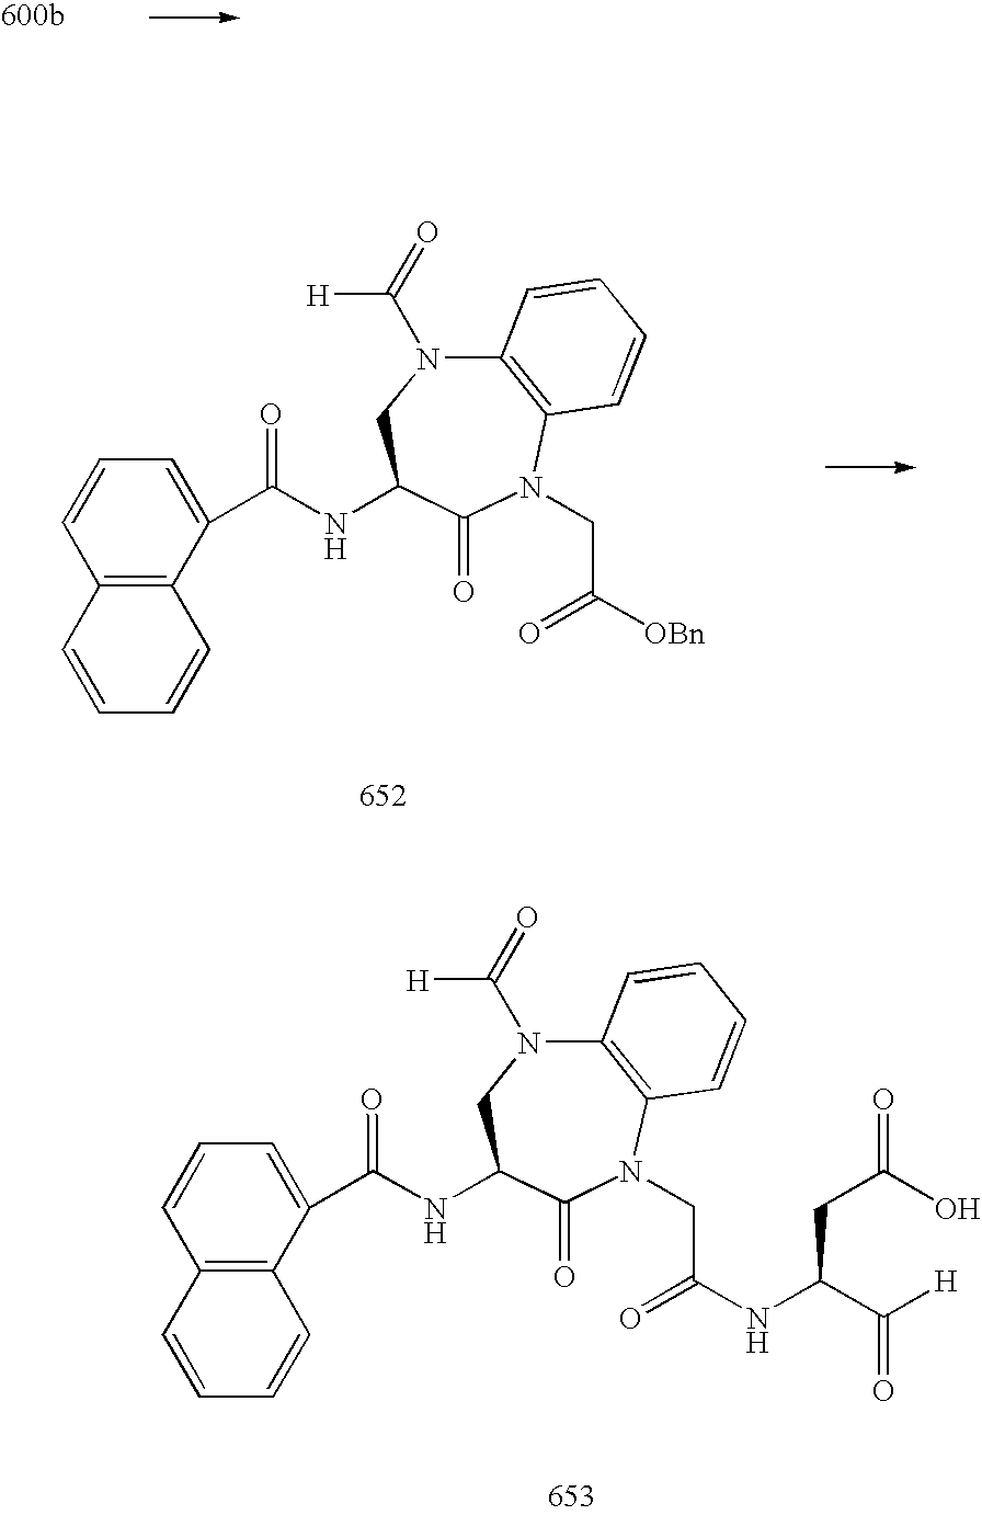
C12=C(N(CC(=O)[OBn])C(=O)C(NC(C3=CC=CC4=C3C=CC=C4)=O)CN1C(=O)[H])C=CC=C2.C12=C(N(CC(=O)NC(C([H])=O)CC(=O)O)C(=O)C(NC(C3=CC=CC4=C3C=CC=C4)=O)CN1C(=O)[H])C=CC=C2
